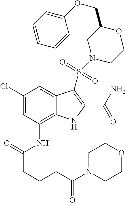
C1(Cl)=CC(NC(CCCC(N2CCOCC2)=O)=O)=C2C(=C1)C(S(=O)(N1CCOC(COC3=CC=CC=C3)C1)=O)=C(C(N)=O)N2
